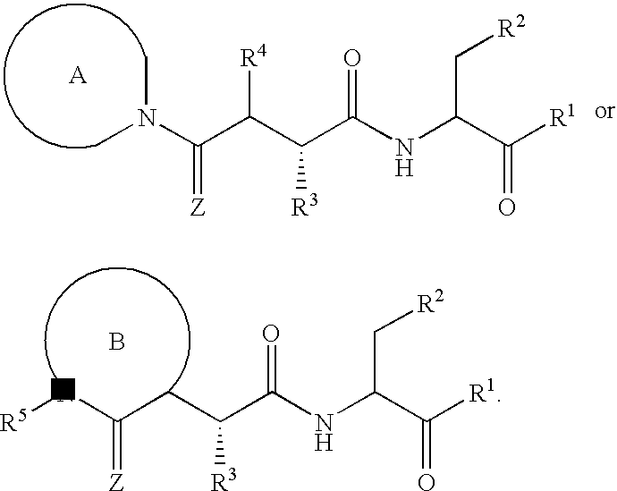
CN(C)C(=[Z])C([R4])C([R3])C(=O)NC(C[R2])C(=O)[R1].N([R5])C(=[Z])CC([R3])C(=O)NC(C[R2])C(=O)[R1].B
